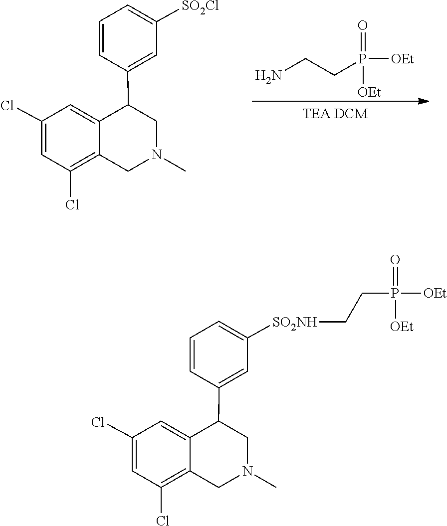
C1=CC=C([SO2Cl])C=C1C1C2=CC(Cl)=CC(Cl)=C2CN(C)C1.C(P(=O)([OEt])[OEt])CN.C(P(=O)([OEt])[OEt])C[SO2NH]C1=CC=CC(C2C3=CC(Cl)=CC(Cl)=C3CN(C)C2)=C1
